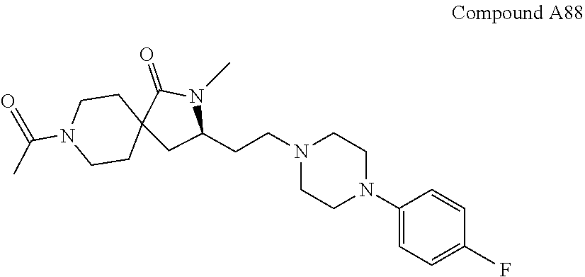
C1=CC(N2CCN(CCC3N(C)C(=O)C4(C3)CCN(C(C)=O)CC4)CC2)=CC=C1F
